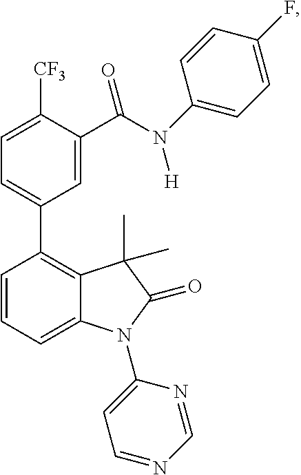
C1=C([CF3])C(C(N(C2=CC=C(F)C=C2)[H])=O)=CC(C2=C3C(=CC=C2)N(C2=CC=NC=N2)C(=O)C3(C)C)=C1
